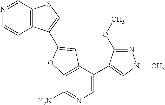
C12=C(C(C3=CN(C)N=C3OC)=CN=C1N)C=C(C1=CSC3=C1C=CN=C3)O2
